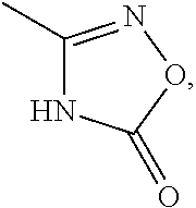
C1(C)=NOC(=O)N1
